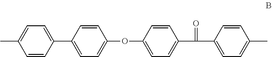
C1=CC(C(C2=CC=C(C)C=C2)=O)=CC=C1OC1=CC=C(C2=CC=C(C)C=C2)C=C1
